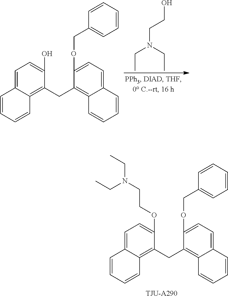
C(C)N(CC)CCO.C1=C2C(=C(CC3=C4C(=CC=C3OCC3=CC=CC=C3)C=CC=C4)C(O)=C1)C=CC=C2.C1=C2C(=C(CC3=C4C(=CC=C3OCC3=CC=CC=C3)C=CC=C4)C(OCCN(CC)CC)=C1)C=CC=C2
